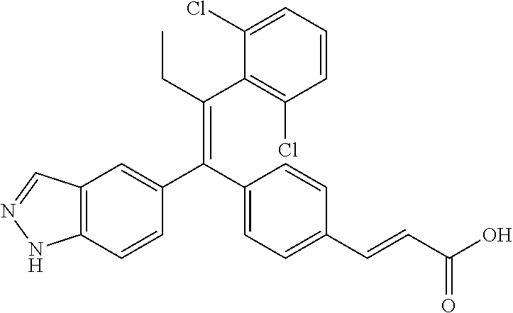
C12=C(C=CC(C(C3=CC=C(C=CC(O)=O)C=C3)=C(CC)C3=C(Cl)C=CC=C3Cl)=C1)NN=C2
